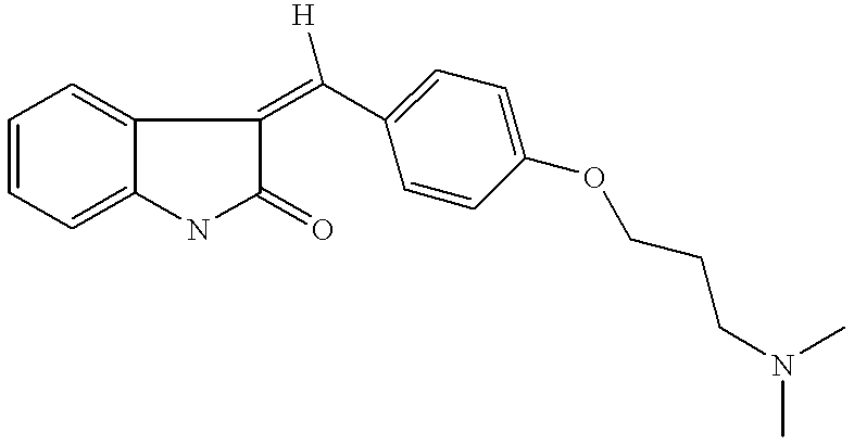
C1=CC=C2C(=C1)C(=C(C1=CC=C(OCCCN(C)C)C=C1)[H])C(=O)N2
